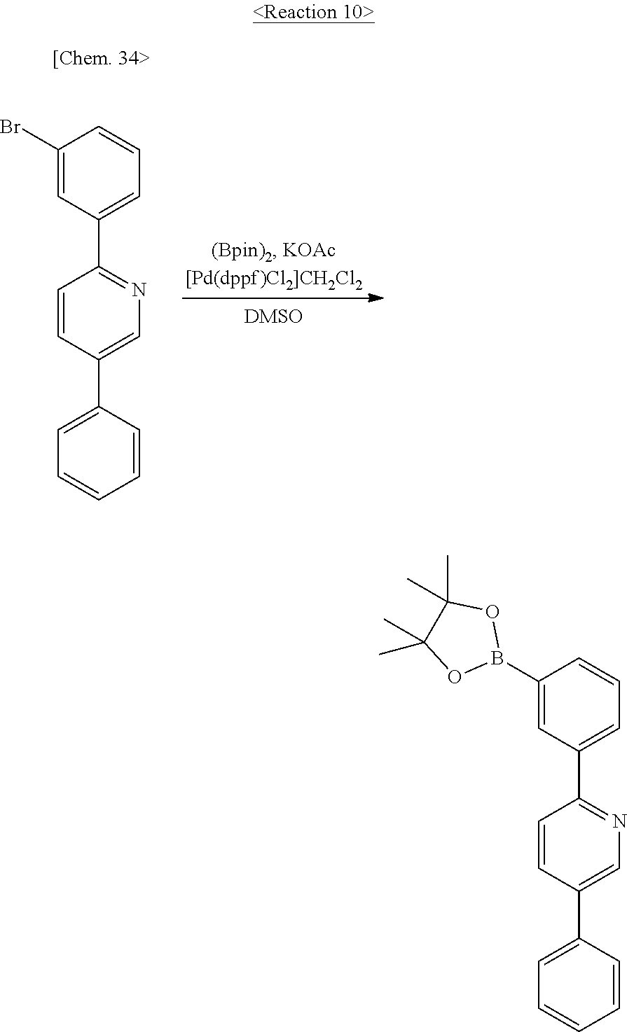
C1(Br)=CC(C2=NC=C(C3=CC=CC=C3)C=C2)=CC=C1.C1(B2OC(C)(C)C(C)(C)O2)=CC(C2=NC=C(C3=CC=CC=C3)C=C2)=CC=C1
